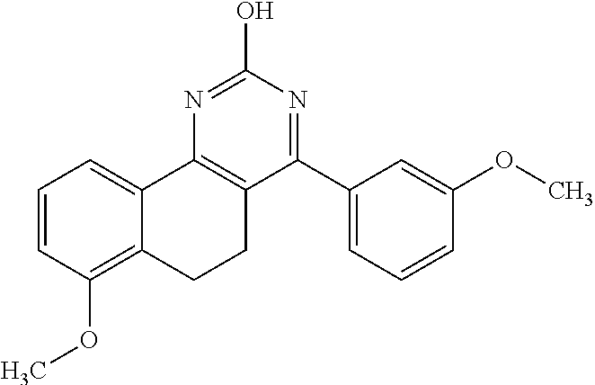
C1=CC(OC)=C2C(=C1)C1=C(CC2)C(C2=CC=CC(OC)=C2)=NC(O)=N1
